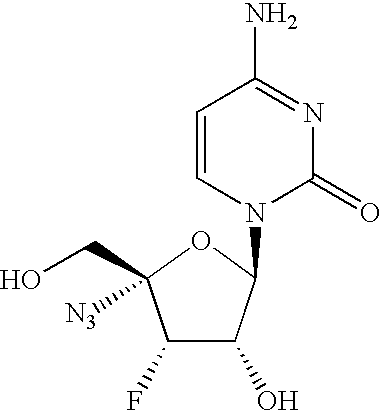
C1(F)C(O)C(N2C(=O)N=C(N)C=C2)OC1(CO)[N3]
